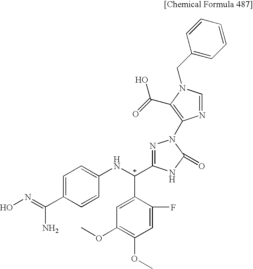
C1=C(C(=NO)N)C=CC(NC(C2=CC(OC)=C(OC)C=C2F)C2=NN(C3=C(C(=O)O)N(CC4=CC=CC=C4)C=N3)C(=O)N2)=C1
